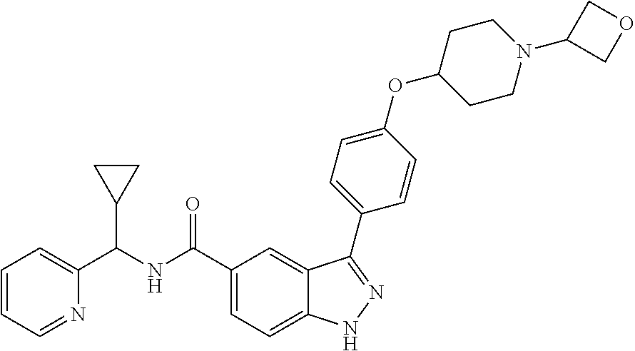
C1=CC=NC(C(NC(C2=CC=C3C(=C2)C(C2=CC=C(OC4CCN(C5COC5)CC4)C=C2)=NN3)=O)C2CC2)=C1
